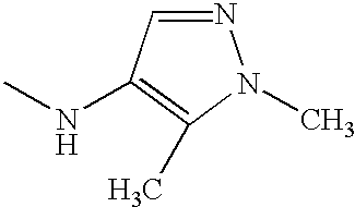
N1=CC(NC)=C(C)N1C
